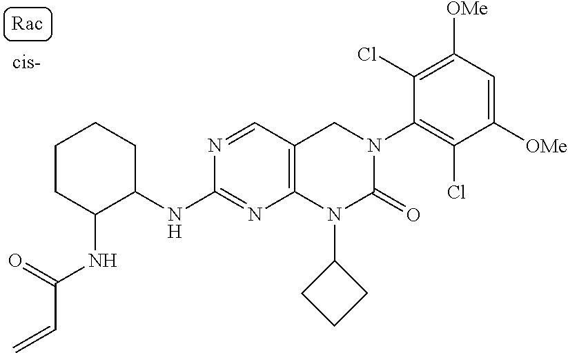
C1(NC2C(NC(=O)C=C)CCCC2)=NC2=C(C=N1)CN(C1=C(Cl)C([OMe])=CC([OMe])=C1Cl)C(=O)N2C1CCC1
